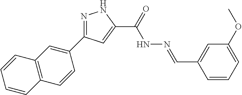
N1=C(C2=CC3=C(C=C2)C=CC=C3)C=C(C(=O)NN=CC2=CC(OC)=CC=C2)N1
